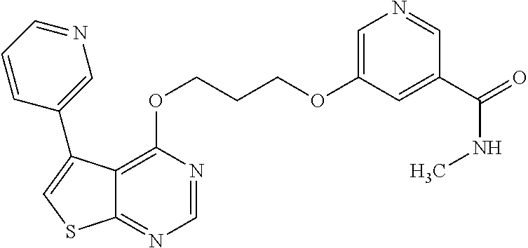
C1=NC(OCCCOC2=CN=CC(C(NC)=O)=C2)=C2C(=N1)SC=C2C1=CN=CC=C1
